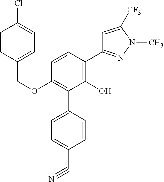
C(OC1=C(C2=CC=C(C#N)C=C2)C(O)=C(C2=NN(C)C([CF3])=C2)C=C1)C1=CC=C(Cl)C=C1
